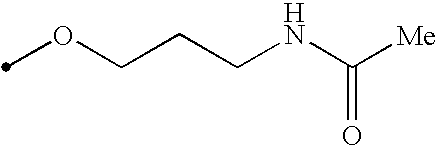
O(CCCNC([Me])=O)C
